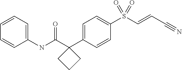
C1=CC(C2(C(NC3=CC=CC=C3)=O)CCC2)=CC=C1S(C=CC#N)(=O)=O
